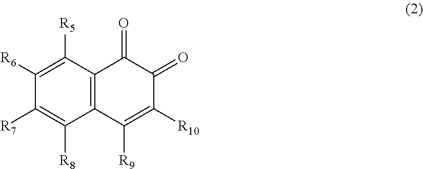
C1([R6])=C([R5])C2=C(C([R8])=C1[R7])C([R9])=C([R10])C(=O)C2=O
